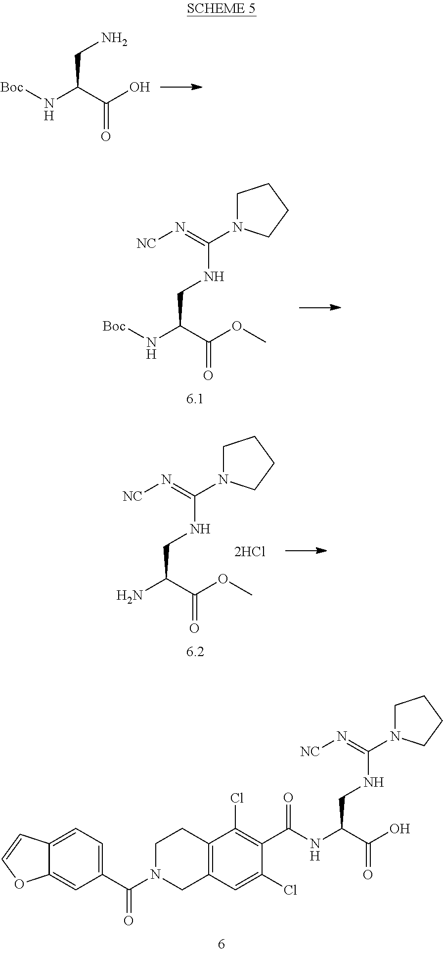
NCC(C(O)=O)N[Boc].N(=C(N1CCCC1)NCC(C(OC)=O)N[Boc])[NC].N(=C(N1CCCC1)NCC(C(OC)=O)N)[NC].C1(C(=O)N2CC3=C(CC2)C(Cl)=C(C(=O)NC(CNC(=N[NC])N2CCCC2)C(=O)O)C(Cl)=C3)=CC=C2C(=C1)OC=C2
